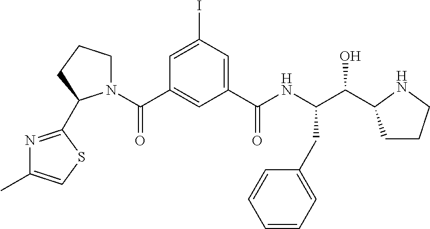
C1(C(NC(C(O)C2CCCN2)CC2=CC=CC=C2)=O)=CC(I)=CC(C(N2CCCC2C2=NC(C)=CS2)=O)=C1
